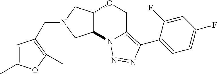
C(N1CC2C(C1)OCC1=C(C3=CC=C(F)C=C3F)N=NN21)C1=C(C)OC(C)=C1
